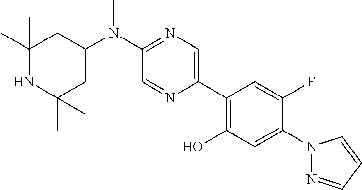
N(C1=NC=C(C2=C(O)C=C(N3N=CC=C3)C(F)=C2)N=C1)(C1CC(C)(C)NC(C)(C)C1)C
